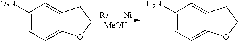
C1(N)=CC=C2C(=C1)CCO2.[MeOH].[Ra][Ni].C1([O2N])=CC=C2C(=C1)CCO2
